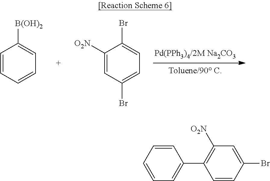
C1=CC=CC=C1[B(OH)2].C1([O2N])=CC(Br)=CC=C1Br.C1=CC=C(C2=C([O2N])C=C(Br)C=C2)C=C1
